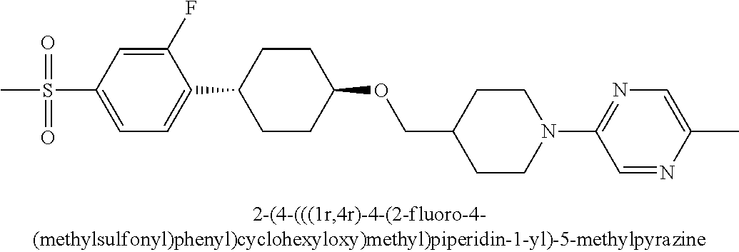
S(C1=CC=C(C2CCC(OCC3CCN(C4=NC=C(C)N=C4)CC3)CC2)C(F)=C1)(=O)(=O)C
